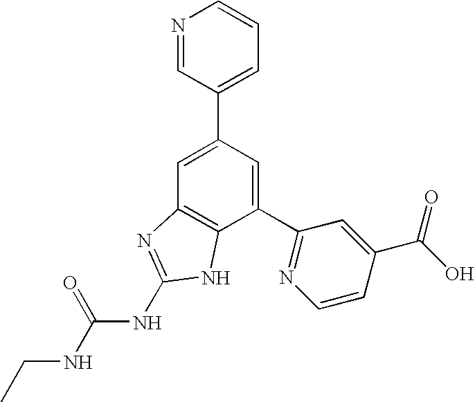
C1=C(C2=CC=CN=C2)C=C(C2=NC=CC(C(=O)O)=C2)C2=C1N=C(NC(NCC)=O)N2
